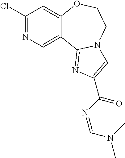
C1(Cl)=NC=C2C(=C1)OCCN1C2=NC(C(=O)N=CN(C)C)=C1
